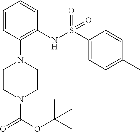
C1=CC(N2CCN(C(OC(C)(C)C)=O)CC2)=C(NS(C2=CC=C(C)C=C2)(=O)=O)C=C1
